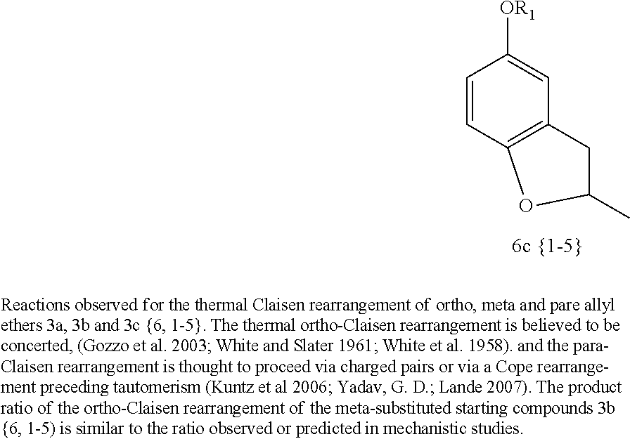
C1=CC2=C(C=C1[OR1])CC(C)O2
